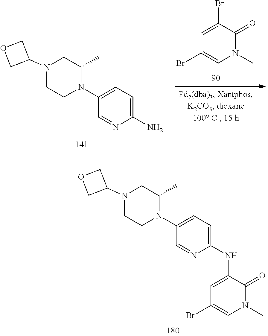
C1=C(Br)C(=O)N(C)C=C1Br.C1(N2C(C)CN(C3COC3)CC2)=CC=C(N)N=C1.C1(N2C(C)CN(C3COC3)CC2)=CC=C(NC2=CC(Br)=CN(C)C2=O)N=C1
